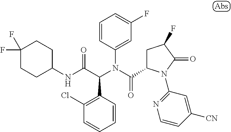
C1=CC(N(C(=O)C2CC(F)C(=O)N2C2=NC=CC([CN])=C2)C(C(NC2CCC(F)(F)CC2)=O)C2=C(Cl)C=CC=C2)=CC(F)=C1
